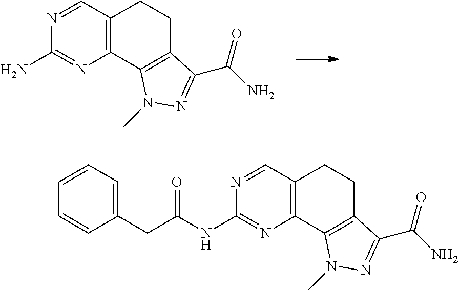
N1=CC2=C(N=C1N)C1=C(CC2)C(C(=O)N)=NN1C.N1=CC2=C(N=C1NC(CC1=CC=CC=C1)=O)C1=C(CC2)C(C(=O)N)=NN1C
